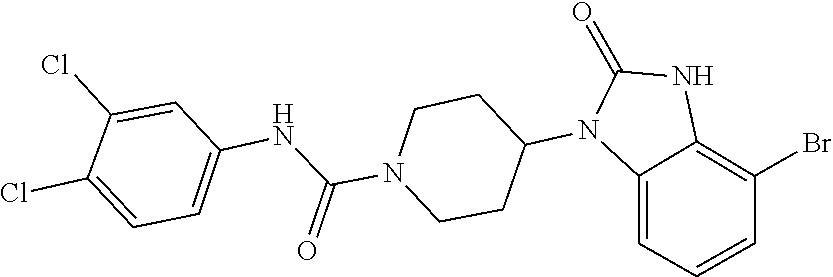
C1CN(C(NC2=CC=C(Cl)C(Cl)=C2)=O)CCC1N1C(=O)NC2=C(Br)C=CC=C12
